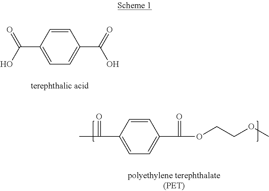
C1=CC(C(=O)O)=CC=C1C(=O)O.C1=CC(C(=O)C)=CC=C1C(=O)OCCOC
